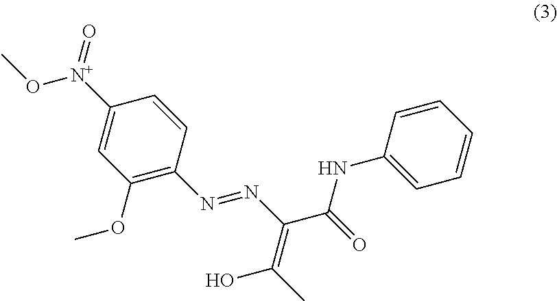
O([N+](C1=CC(OC)=C(N=NC(C(=O)NC2=CC=CC=C2)=C(C)O)C=C1)=O)C
